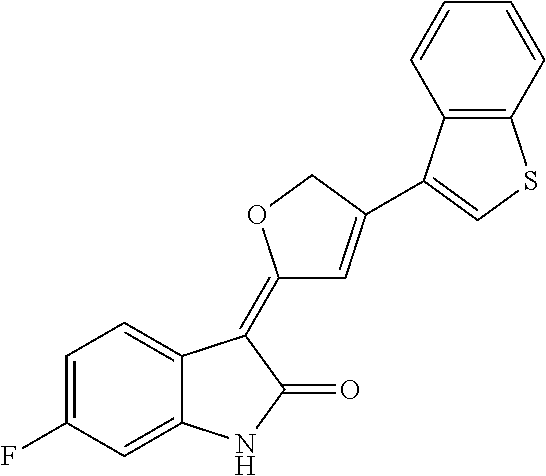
C1=C2C(=CC(F)=C1)NC(=O)C2=C1C=C(C2=CSC3=C2C=CC=C3)CO1
